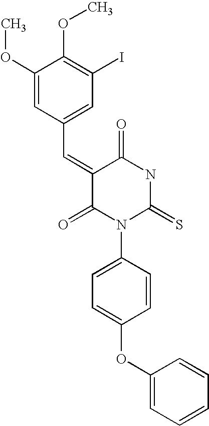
C1(OC)=CC(C=C2C(=O)N(C3=CC=C(OC4=CC=CC=C4)C=C3)C(=S)NC2=O)=CC(I)=C1OC
